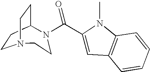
C1CC2CCN1CCN2C(C1=CC2=C(N1C)C=CC=C2)=O
